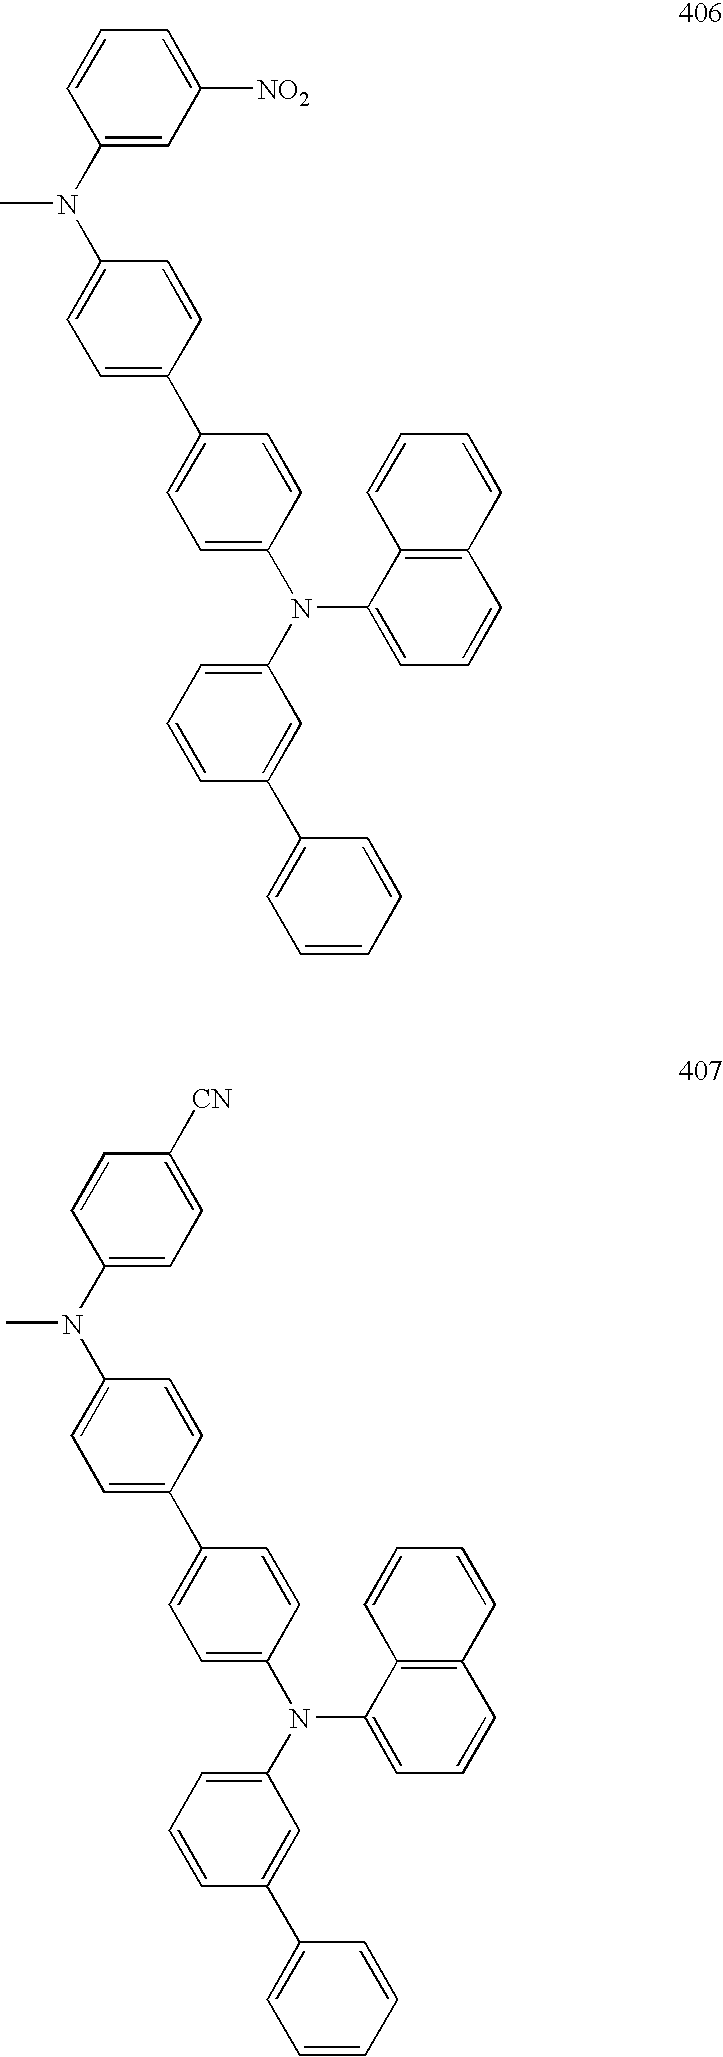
C1(C2=CC=C(N(C3=CC=CC(C4=CC=CC=C4)=C3)C3=CC=CC4=C3C=CC=C4)C=C2)=CC=C(N(C2=CC([NO2])=CC=C2)C)C=C1.C1(C2=CC=C(N(C3=CC=CC(C4=CC=CC=C4)=C3)C3=CC=CC4=C3C=CC=C4)C=C2)=CC=C(N(C2=CC=C([CN])C=C2)C)C=C1
